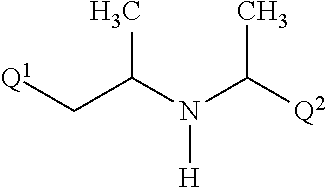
CC(N(C([Q2])C)[H])C[Q1]
